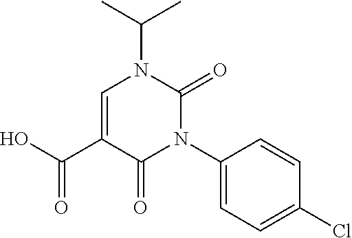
C1=C(C(O)=O)C(=O)N(C2=CC=C(Cl)C=C2)C(=O)N1C(C)C
